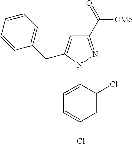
C1=C(N2N=C(C(=O)[OMe])C=C2CC2=CC=CC=C2)C(Cl)=CC(Cl)=C1
